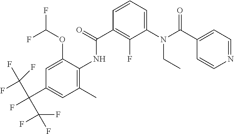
C1=CC=C(N(C(C2=CC=NC=C2)=O)CC)C(F)=C1C(NC1=C(C)C=C(C(F)(C(F)(F)F)C(F)(F)F)C=C1OC(F)F)=O
